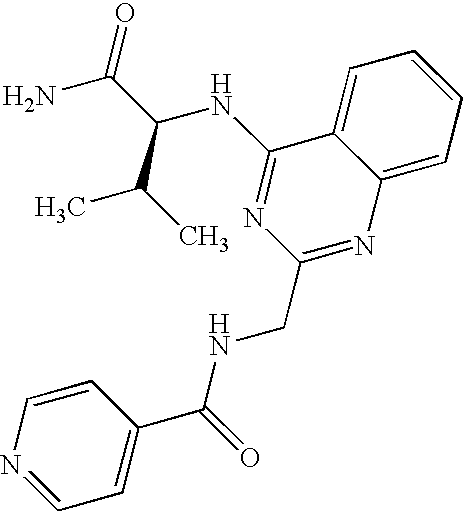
C1=C2C(=CC=C1)C(NC(C(C)C)C(N)=O)=NC(CNC(=O)C1=CC=NC=C1)=N2
